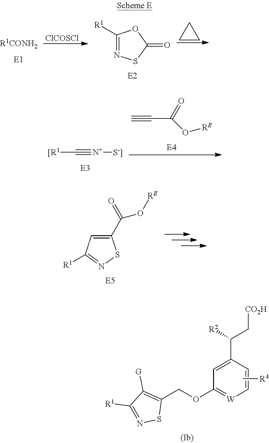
C1=C(C([R2])C[CO2H])C=C[W]=C1OCC1=C([G])C([R1])=NS1.C[R4].[[R1]C#[N+][S-]].C#CC(=O)O[RE].C1(C(=O)O[RE])=CC([R1])=NS1.[R1CONH2].[ClCOSCl].C1([R1])=NSC(=O)O1.C1CC1
